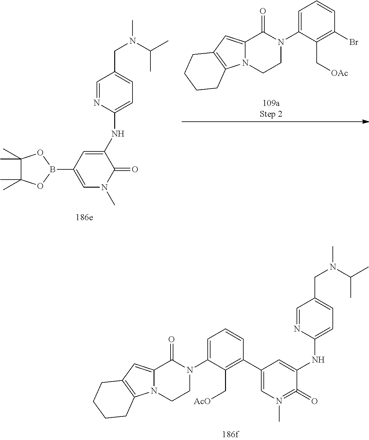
C1(NC2=CC=C(CN(C(C)C)C)C=N2)=CC(B2OC(C)(C)C(C)(C)O2)=CN(C)C1=O.C1=C(N2C(=O)C3=CC4=C(N3CC2)CCCC4)C(C[OAc])=C(Br)C=C1.N(C1=CC=C(CN(C(C)C)C)C=N1)C1=CC(C2=C(C[AcO])C(N3C(=O)C4=CC5=C(N4CC3)CCCC5)=CC=C2)=CN(C)=C1=O
